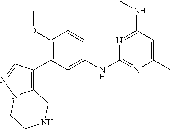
C1=CC(OC)=C(C2=C3N(N=C2)CCNC3)C=C1NC1=NC(C)=CC(NC)=N1
